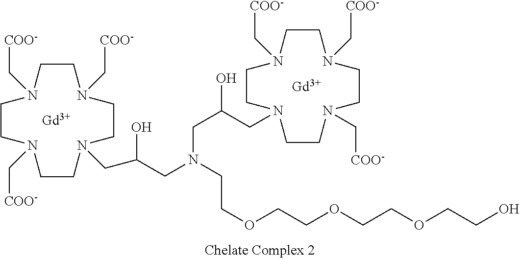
C1CN(C[COO-])CCN(C[COO-])CCN(CC(CN(CCOCCOCCOCCO)CC(CN2CCN(C[COO-])CCN(C[COO-])CCN(C[COO-])CC2)O)O)CCN1C[COO-].[Gd].[Gd]
